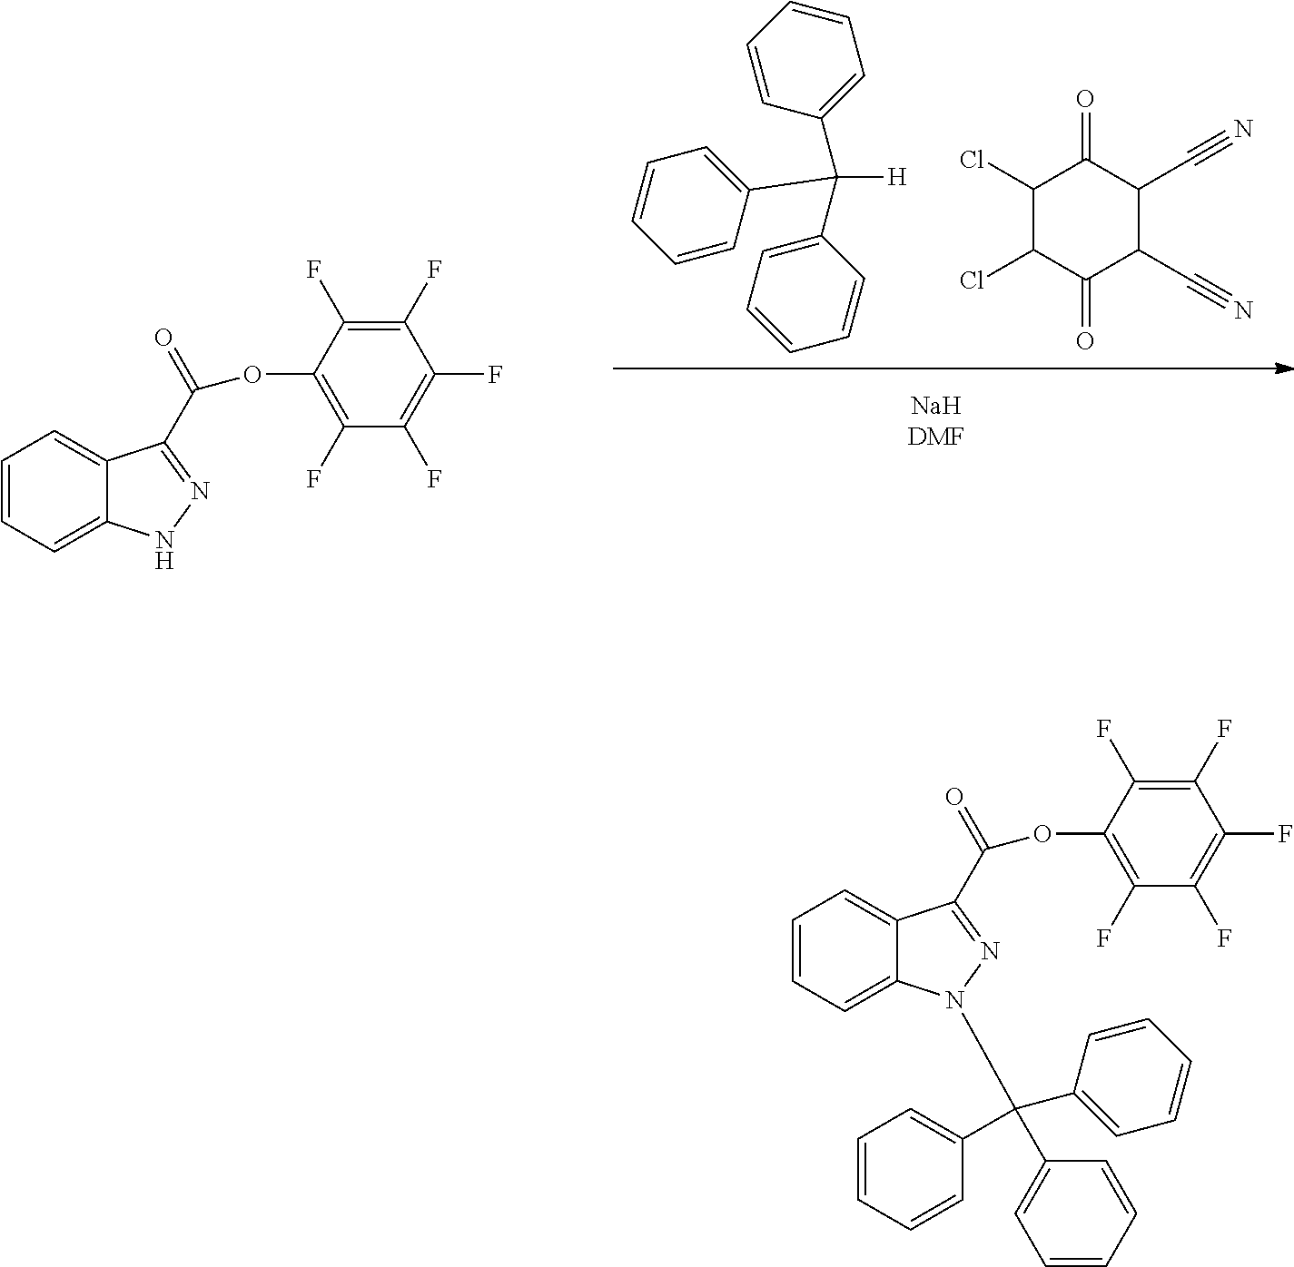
C1=CC=C2C(=C1)C(C(=O)OC1=C(F)C(F)=C(F)C(F)=C1F)=NN2.C1=CC(C(C2=CC=CC=C2)(C2=CC=CC=C2)[H])=CC=C1.C1(Cl)C(Cl)C(=O)C(C#N)C(C#N)C1=O.C1=CC=C2C(=C1)C(C(=O)OC1=C(F)C(F)=C(F)C(F)=C1F)=NN2C(C1=CC=CC=C1)(C1=CC=CC=C1)C1=CC=CC=C1
